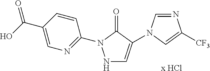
[x HCl].N1C=C(N2C=NC([CF3])=C2)C(=O)N1C1=NC=C(C(O)=O)C=C1
